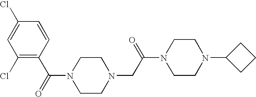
C1(Cl)=C(C(N2CCN(CC(=O)N3CCN(C4CCC4)CC3)CC2)=O)C=CC(Cl)=C1
